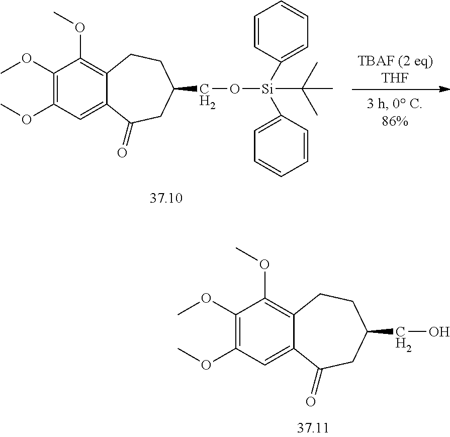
[TBAF (2 eq)THF].C1(OC)=C(OC)C=C2C(=C1OC)CCC(CO[Si](C1=CC=CC=C1)(C1=CC=CC=C1)C(C)(C)C)CC2=O.C1(OC)=C(OC)C=C2C(=C1OC)CCC(CO)CC2=O
